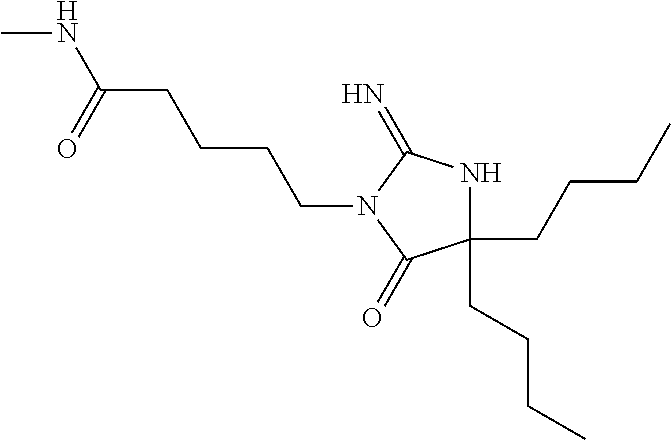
C1(CCCC)(CCCC)NC(=N)N(CCCCC(NC)=O)C1=O
